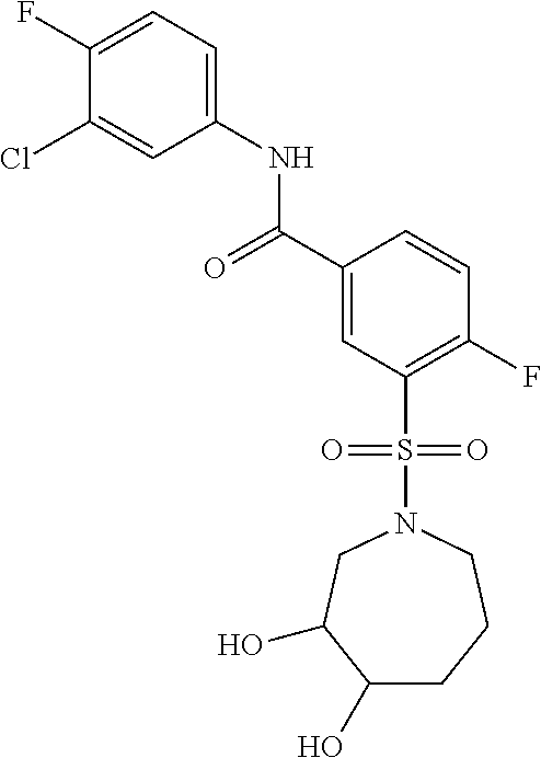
C1(F)=CC=C(NC(=O)C2=CC(S(=O)(=O)N3CC(O)C(O)CCC3)=C(F)C=C2)C=C1Cl
